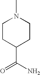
C1CC(C(N)=O)CCN1C
